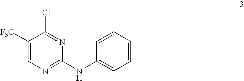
ClC1=NC(NC2=CC=CC=C2)=NC=C1[F3C]
